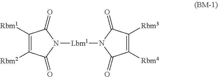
C1([Rbm1])=C([Rbm2])C(=O)N([Lbm1]N2C(=O)C([Rbm3])=C([Rbm4])C2=O)C1=O
